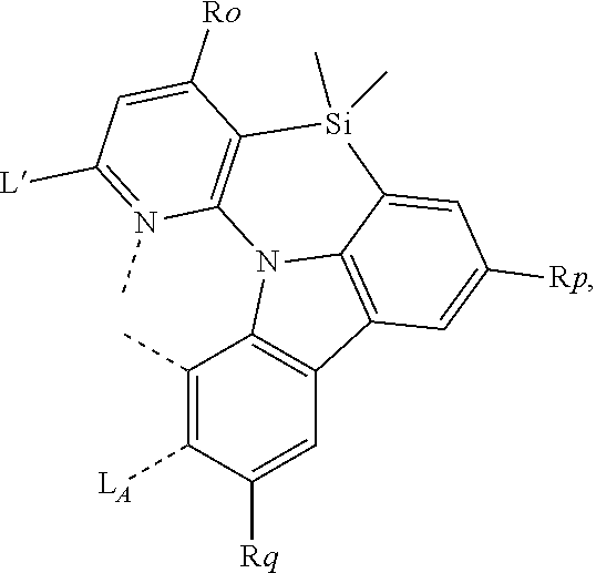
C12=C(C3=C4N1C1=C(C([Ro])=CC([L])=N1C)[Si](C)(C)C4=CC([Rp])=C3)C=C([Rq])C([LA])=C2C
